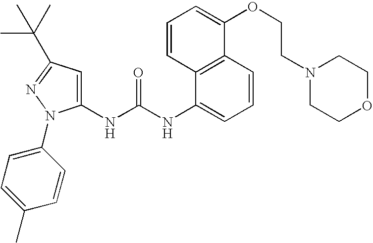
C1(NC(=O)NC2=CC=CC3=C2C=CC=C3OCCN2CCOCC2)=CC(C(C)(C)C)=NN1C1=CC=C(C)C=C1
